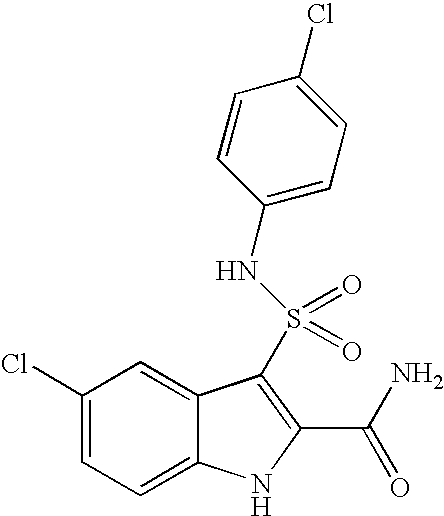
C1(Cl)=CC=C2C(=C1)C(S(=O)(=O)NC1=CC=C(Cl)C=C1)=C(C(N)=O)N2
